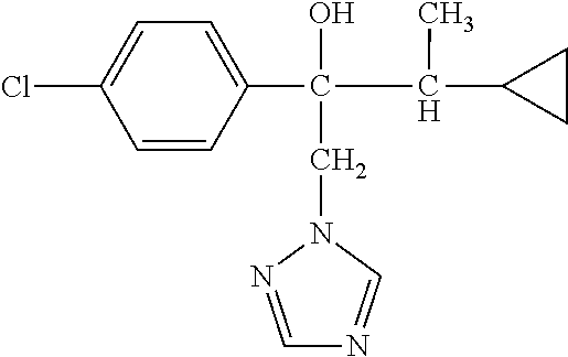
C(C(C1=CC=C(Cl)C=C1)(O)C(C1CC1)C)N1N=CN=C1
